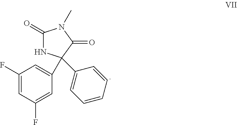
C1(=O)NC(C2=CC=CC=C2)(C2=CC(F)=CC(F)=C2)C(=O)N1C
